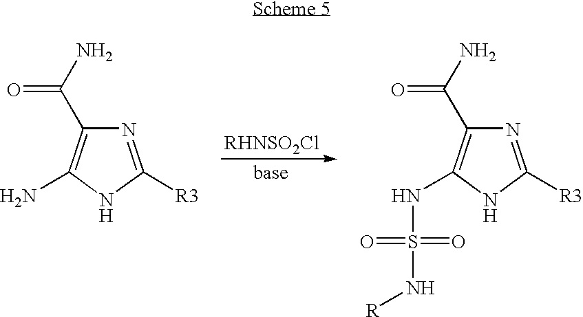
N1=C([R3])NC(N)=C1C(N)=O.[RHNSO2Cl].N1=C([R3])NC(NS(=O)(=O)N[R])=C1C(N)=O.[base]
